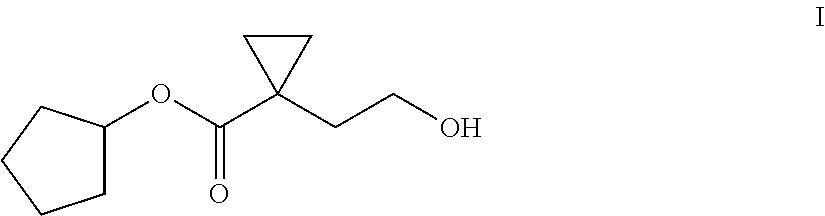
C1C(OC(C2(CCO)CC2)=O)CCC1
